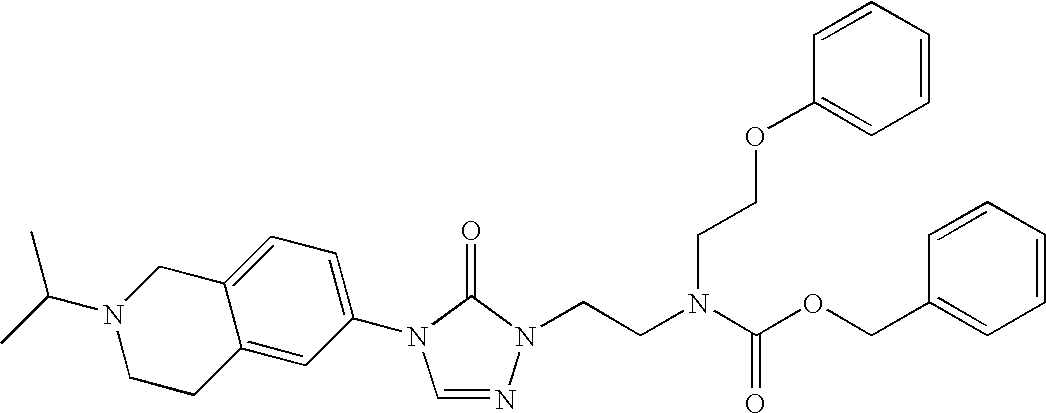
C1(N2C=NN(CCN(C(OCC3=CC=CC=C3)=O)CCOC3=CC=CC=C3)C2=O)=CC=C2C(=C1)CCN(C(C)C)C2
